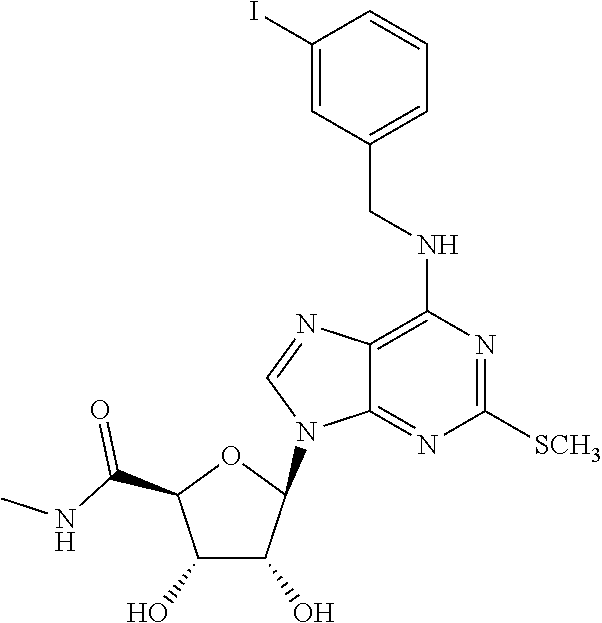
C1(I)=CC(CNC2=C3C(=NC([SCH3])=N2)N(C2C(O)C(O)C(C(NC)=O)O2)C=N3)=CC=C1
